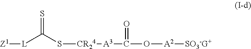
[Z1][L]C(S[CR24][A3]C(=O)O[A2][SO3-G+])=S
